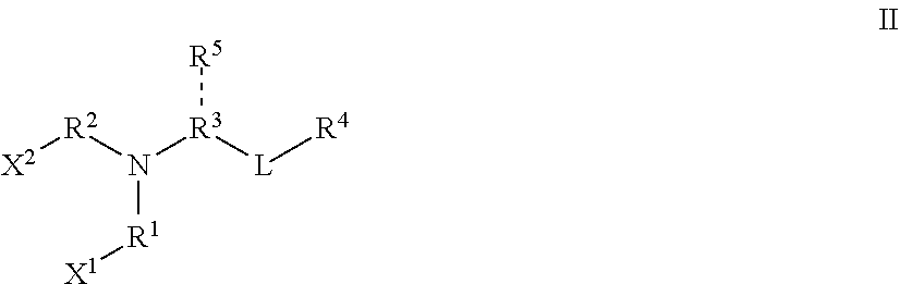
[X2][R2]N([R3]([L][R4])[R5])[R1][X1]
